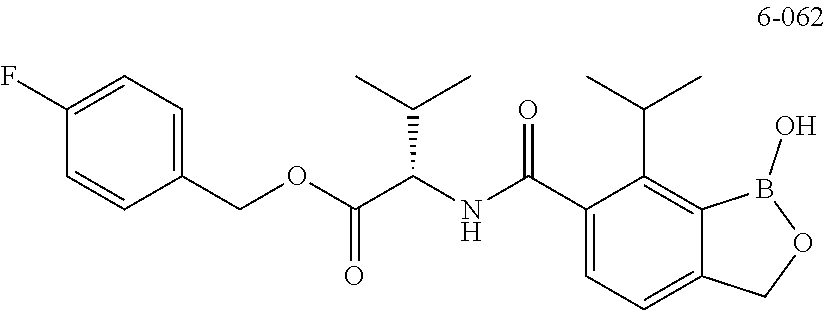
C1(F)=CC=C(COC(C(NC(C2=CC=C3C(=C2C(C)C)B(O)OC3)=O)C(C)C)=O)C=C1
